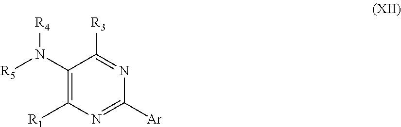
C1(N([R5])[R4])=C([R1])N=C([Ar])N=C1[R3]
